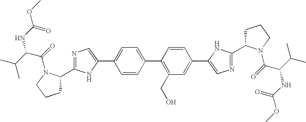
C1=CC(C2=C(CO)C=C(C3=CN=C(C4CCCN4C(C(C(C)C)NC(=O)OC)=O)N3)C=C2)=CC=C1C1=CN=C(C2CCCN2C(C(NC(=O)OC)C(C)C)=O)N1
